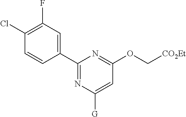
C1(C2=CC(F)=C(Cl)C=C2)=NC([G])=CC(OC[CO2Et])=N1
